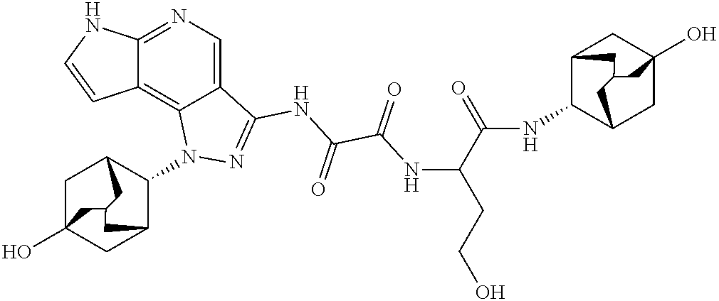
C12=NC=C3C(=C1C=CN2)N(C1C2CC4(O)CC1CC(C4)C2)N=C3NC(C(NC(CCO)C(=O)NC1C2CC3(O)CC1CC(C3)C2)=O)=O
